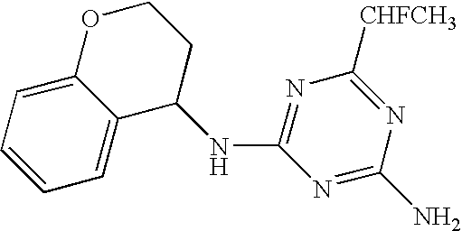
C1=CC=C2C(=C1)C(NC1=NC([CHFCH3])=NC(N)=N1)CCO2
